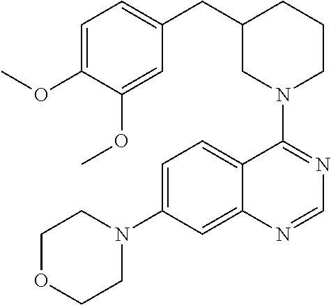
C1OCCN(C2=CC=C3C(=C2)N=CN=C3N2CCCC(CC3=CC=C(OC)C(OC)=C3)C2)C1
